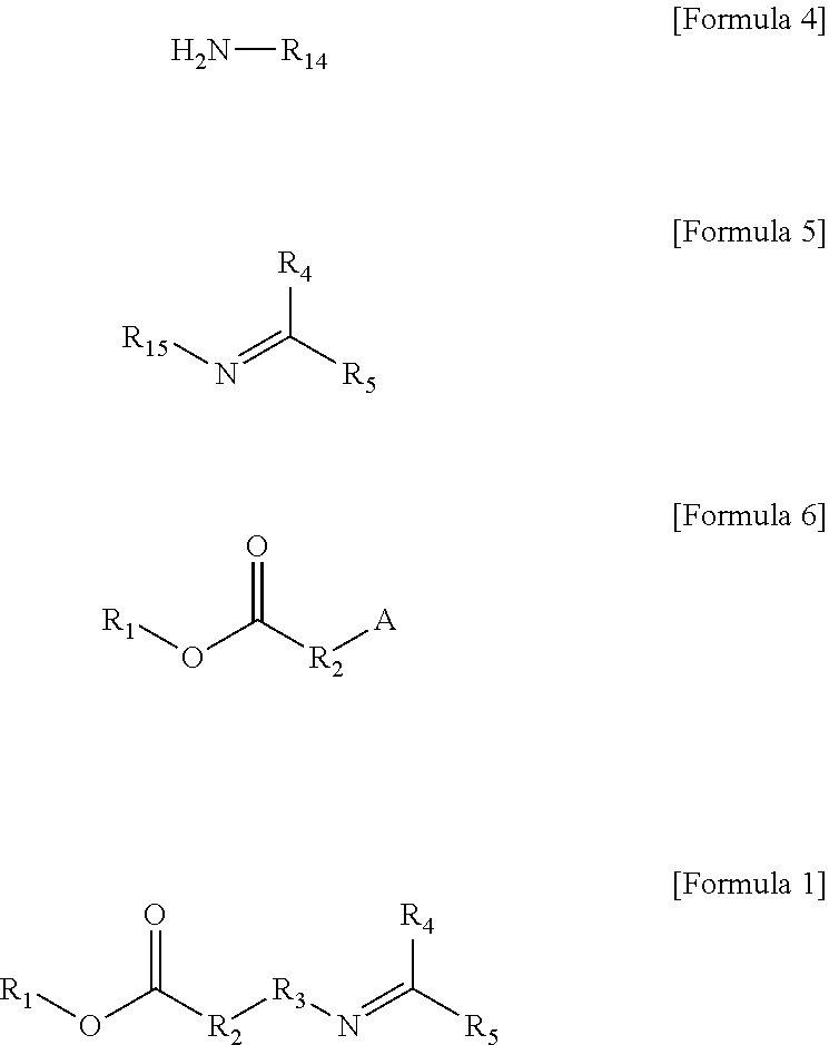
[R1]OC([R2][R3]N=C([R5])[R4])=O.N[R14].[R15]N=C([R5])[R4].[R1]OC([R2][A])=O
